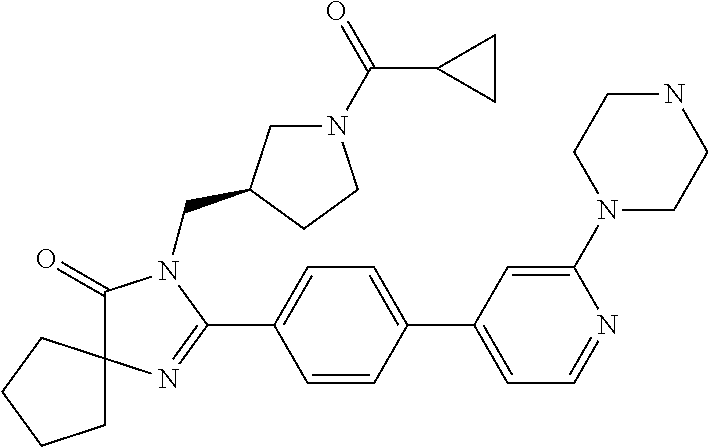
C1CCCC12C(=O)N(CC1CN(C(=O)C3CC3)CC1)C(C1=CC=C(C3=CC=NC(N4CCNCC4)=C3)C=C1)=N2
